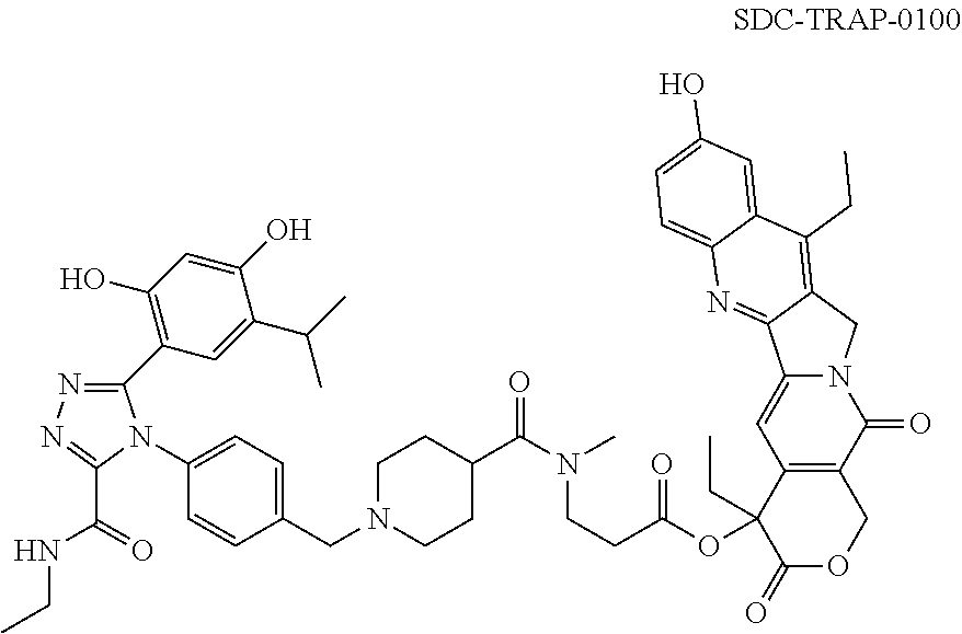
C1(N2C(C3=C(O)C=C(O)C(C(C)C)=C3)=NN=C2C(=O)NCC)=CC=C(CN2CCC(C(N(C)CCC(OC3(CC)C(=O)OCC4=C3C=C3N(C4=O)CC4=C(CC)C5=CC(O)=CC=C5N=C34)=O)=O)CC2)C=C1
